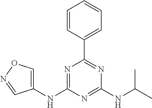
C1(NC2=NC(C3=CC=CC=C3)=NC(NC(C)C)=N2)=CON=C1
